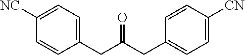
C1(CC(CC2=CC=C([CN])C=C2)=O)=CC=C([NC])C=C1
